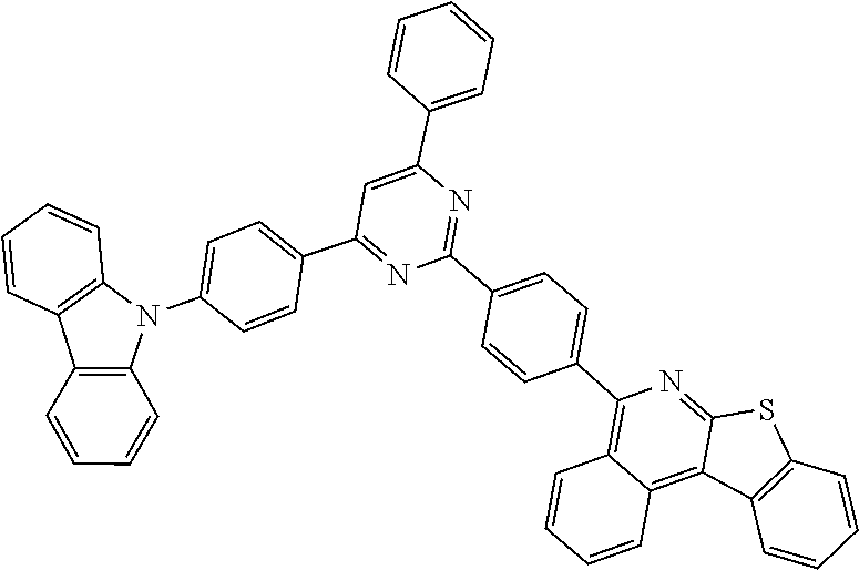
C1=CC2=C(C=C1)C1=C(N2C2=CC=C(C3=NC(C4=CC=C(C5=C6C(=C7C(=N5)SC5=C7C=CC=C5)C=CC=C6)C=C4)=NC(C4=CC=CC=C4)=C3)C=C2)C=CC=C1
